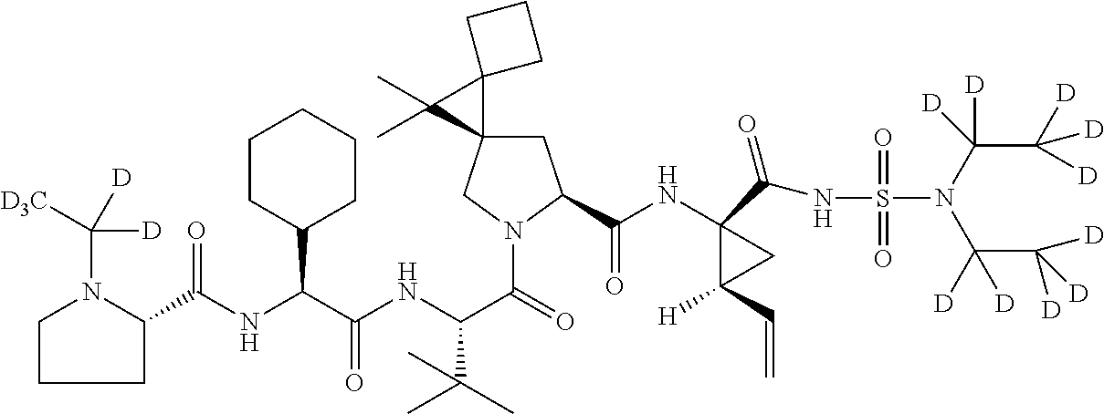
C(C(NC(C(=O)N1CC2(CC1C(NC1(C(NS(=O)(=O)N(C(C([D])([D])[D])([D])[D])C([D])([D])C([D])([D])[D])=O)C([H])(C=C)C1)=O)C1(C2(C)C)CCC1)C(C)(C)C)=O)(C1CCCCC1)NC(=O)C1N(C([D3C])([D])[D])CCC1
